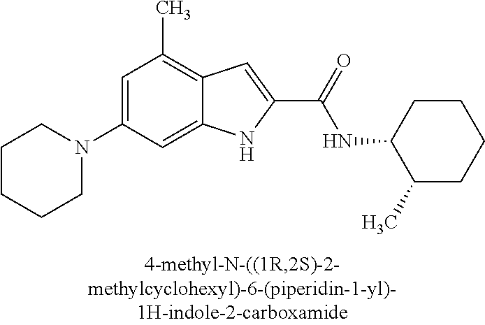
C12=CC(N3CCCCC3)=CC(C)=C1C=C(C(=O)NC1C(C)CCCC1)N2
